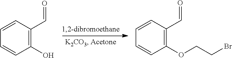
C1(O)=C(C=O)C=CC=C1.C1(OCCBr)=C(C=O)C=CC=C1
